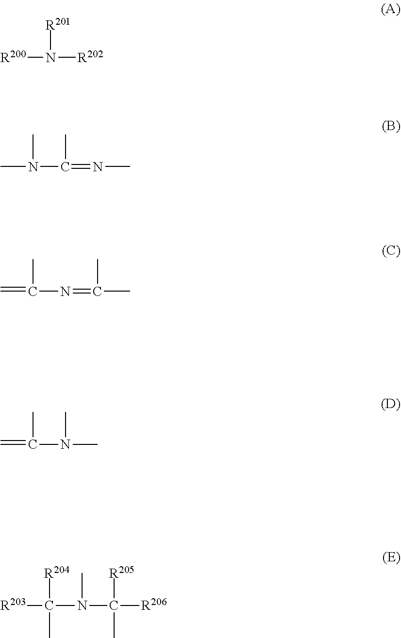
[R200]N([R201])[R202].N(C)(C(=NC)C)C.C(C)(N=C(C)C)=C.C(C)(N(C)C)=C.C([R204])(N(C([R206])([R205])C)C)([R203])C
